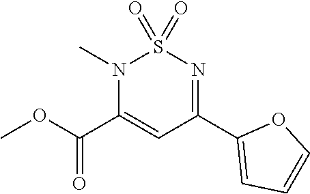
N1(C)C(C(OC)=O)=CC(C2=CC=CO2)=NS1(=O)=O
